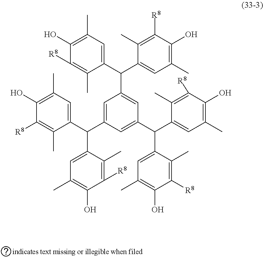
C(C1=CC(C(C2=CC(C)=C(O)C([R8])=C2C)C2=CC(C)=C(O)C([R8])=C2C)=CC(C(C2=CC(C)=C(O)C([R8])=C2C)C2=CC(C)=C(O)C([R8])=C2C)=C1)(C1=CC(C)=C(O)C([R8])=C1C)C1=CC(C)=C(O)C([R8])=C1C
